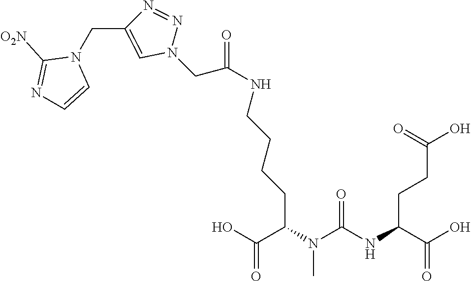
OC(C(N(C(NC(C(O)=O)CCC(O)=O)=O)C)CCCCNC(=O)CN1N=NC(CN2C([O2N])=NC=C2)=C1)=O
